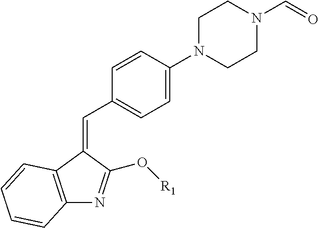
C12=C(C(=CC3=CC=C(N4CCN(C=O)CC4)C=C3)C(O[R1])=N1)C=CC=C2
